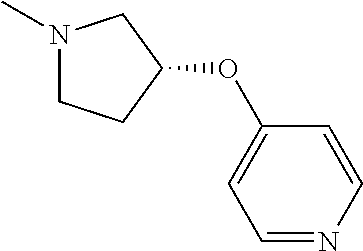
N1(C)CCC(OC2=CC=NC=C2)C1
